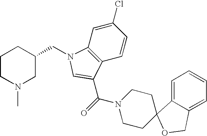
C1CN(C)CC(CN2C3=C(C=CC(Cl)=C3)C(C(=O)N3CCC4(CC3)C3=CC=CC=C3CO4)=C2)C1
